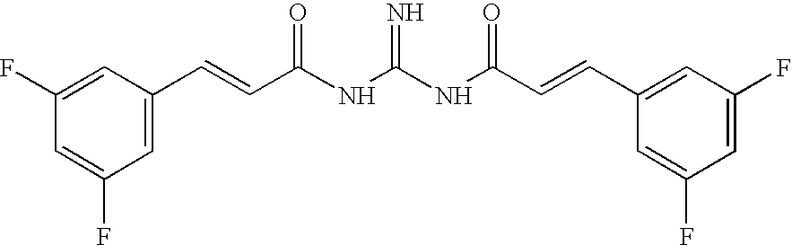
C1(F)=CC(C=CC(NC(NC(C=CC2=CC(F)=CC(F)=C2)=O)=N)=O)=CC(F)=C1
